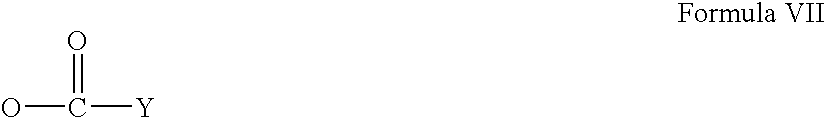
OC([Y])=O
